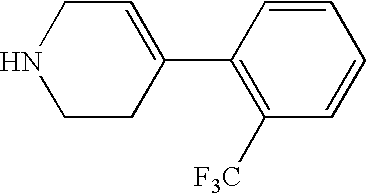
C1CC(C2=C([F3C])C=CC=C2)=CCN1
